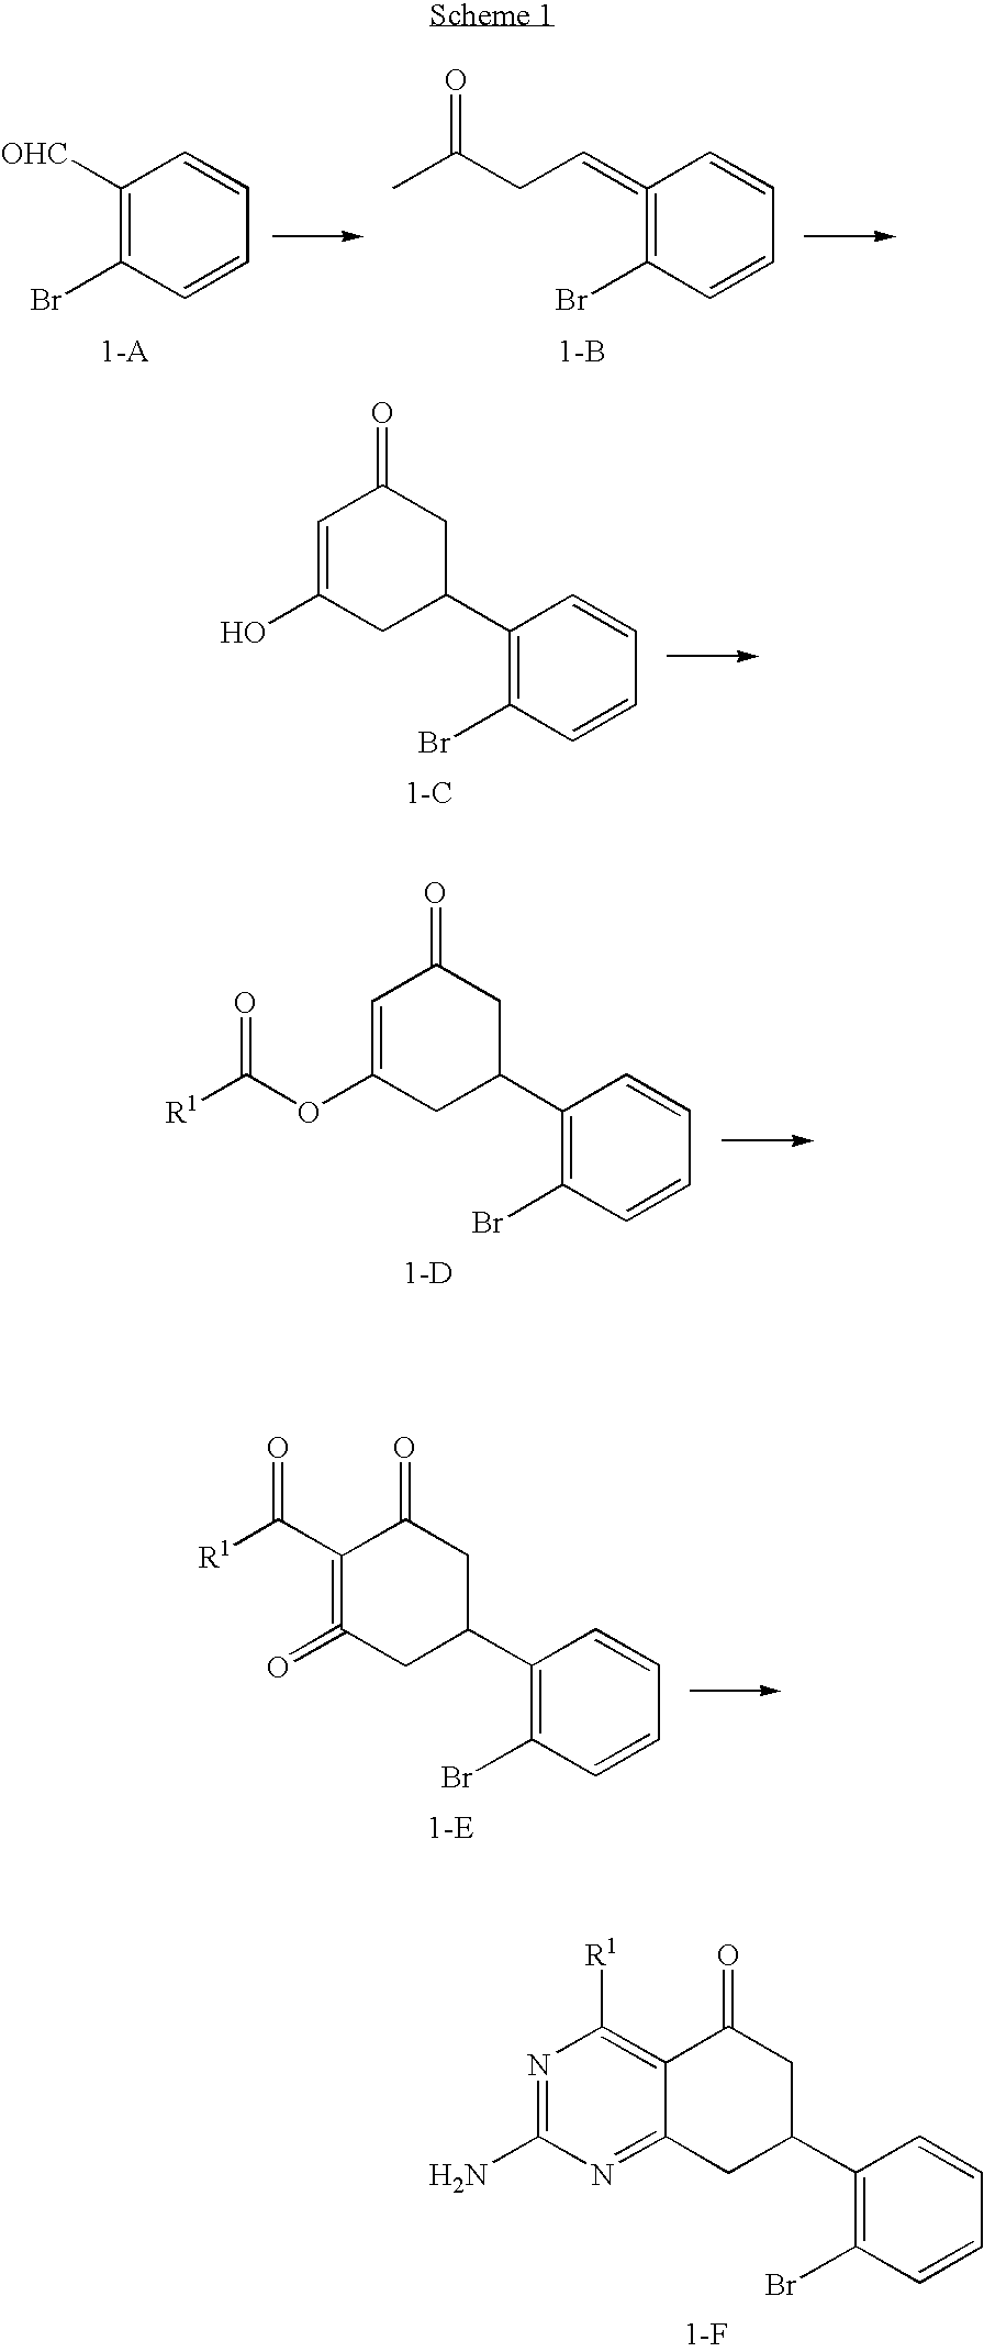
C1([OHC])=C(Br)C=CC=C1.C(C=C1=C(Br)C=CC=C1)C(C)=O.[1-B].C1(C([R1])=O)=C(=O)CC(C2=C(Br)C=CC=C2)CC1=O.[1-E].C12=C([R1])N=C(N)N=C1CC(C1=C(Br)C=CC=C1)CC2=O.[1-F].C1=C(O)CC(C2=C(Br)C=CC=C2)CC1=O.[1-C].C1=C(OC([R1])=O)CC(C2=C(Br)C=CC=C2)CC1=O.[1-D]
